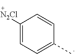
C1([N2Cl])=CC=C(C)C=C1
